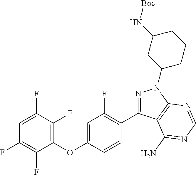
C1=C(F)C(F)=C(OC2=CC(F)=C(C3=NN(C4CCCC(N[Boc])C4)C4=C3C(N)=NC=N4)C=C2)C(F)=C1F
